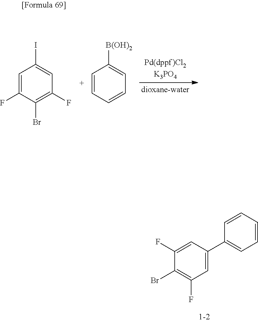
C1=C(F)C(Br)=C(F)C=C1I.C1=CC=CC=C1[B(OH)2].C1(C2=CC=CC=C2)=CC(F)=C(Br)C(F)=C1
